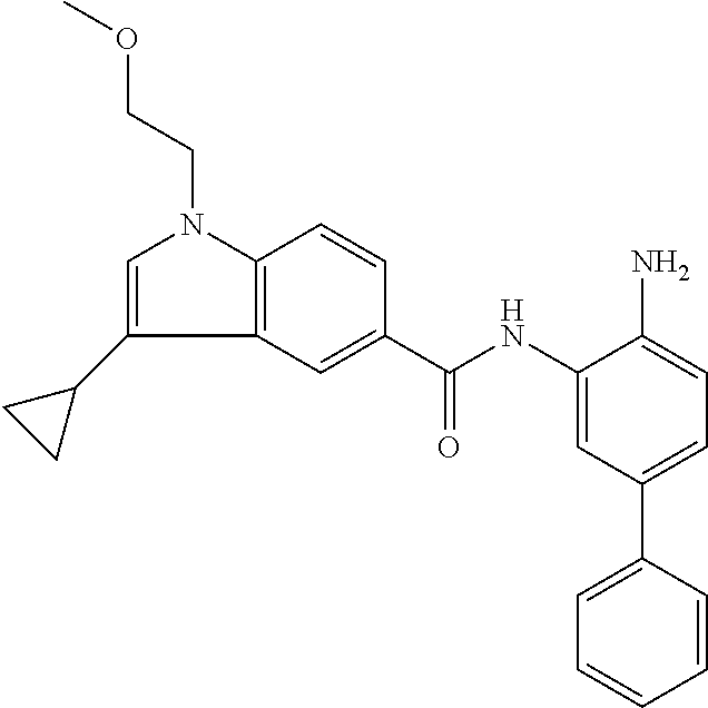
O(CCN1C=C(C2CC2)C2=C1C=CC(C(NC1=CC(C3=CC=CC=C3)=CC=C1N)=O)=C2)C
